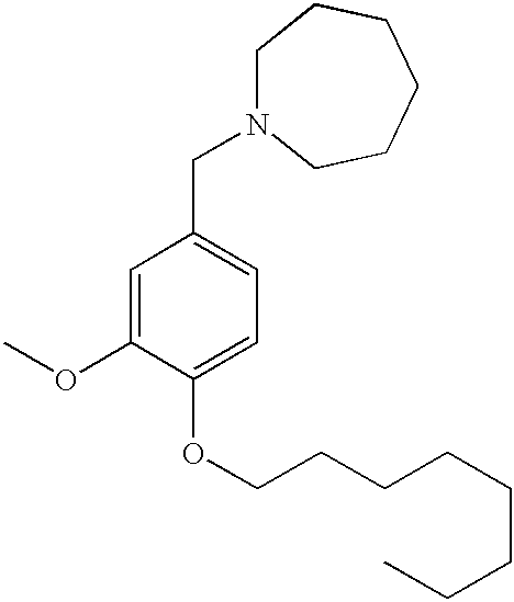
C(C1=CC=C(OCCCCCCCC)C(OC)=C1)N1CCCCCC1
